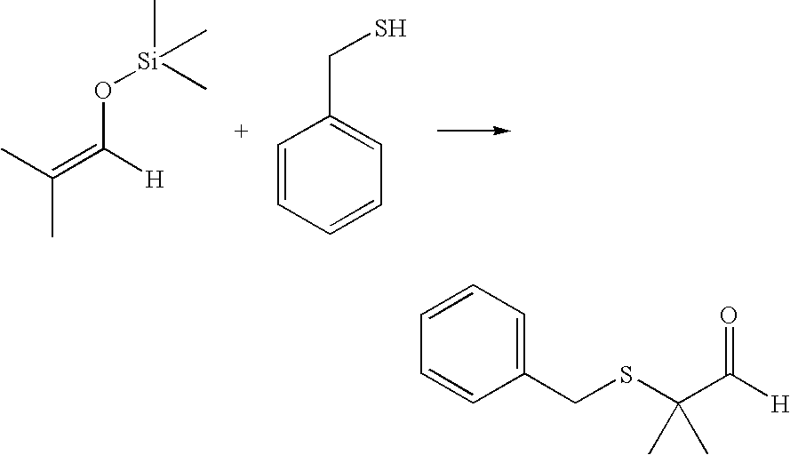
CC(=C([H])O[Si](C)(C)C)C.C1=CC=CC=C1CS.C1(CSC(C([H])=O)(C)C)=CC=CC=C1
